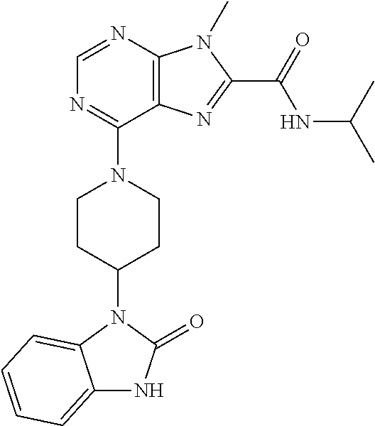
C1=NC2=C(C(N3CCC(N4C5=CC=CC=C5NC4=O)CC3)=N1)N=C(C(NC(C)C)=O)N2C
